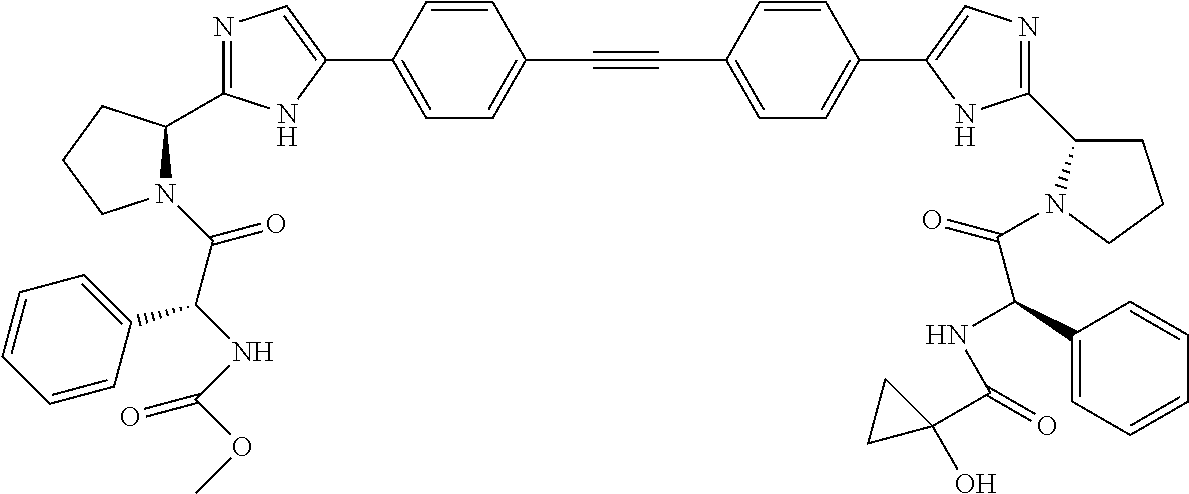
N1=C(C2N(C(C(NC(OC)=O)C3=CC=CC=C3)=O)CCC2)NC(C2=CC=C(C#CC3=CC=C(C4=CN=C(C5CCCN5C(=O)C(NC(=O)C5(O)CC5)C5=CC=CC=C5)N4)C=C3)C=C2)=C1
